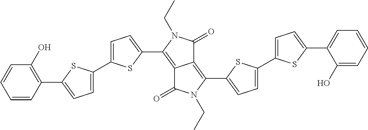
C12=C(C3=CC=C(C4=CC=C(C5=C(O)C=CC=C5)S4)S3)N(CC)C(=O)C1=C(C1=CC=C(C3=CC=C(C4=CC=CC=C4O)S3)S1)N(CC)C2=O
